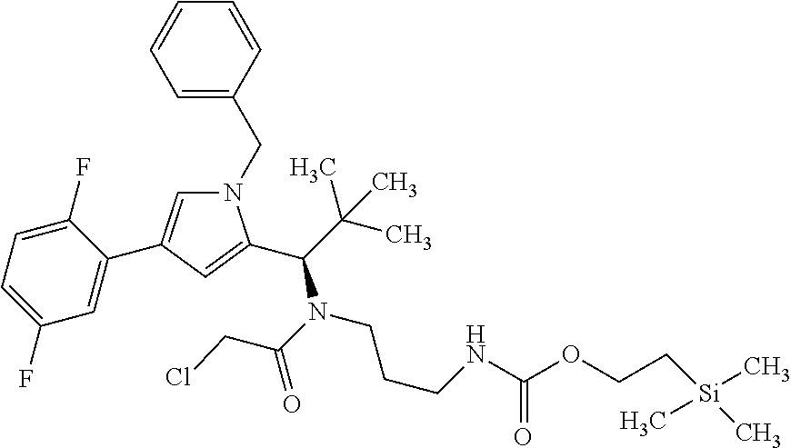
C1(F)=CC=C(F)C=C1C1=CN(CC2=CC=CC=C2)C(C(N(CCCNC(=O)OCC[Si](C)(C)C)C(=O)CCl)C(C)(C)C)=C1
